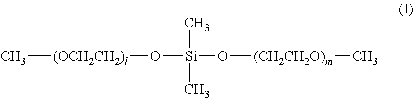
C[(OCH2CH2)l]O[Si](C)(C)O[(CH2CH2O)m]C
